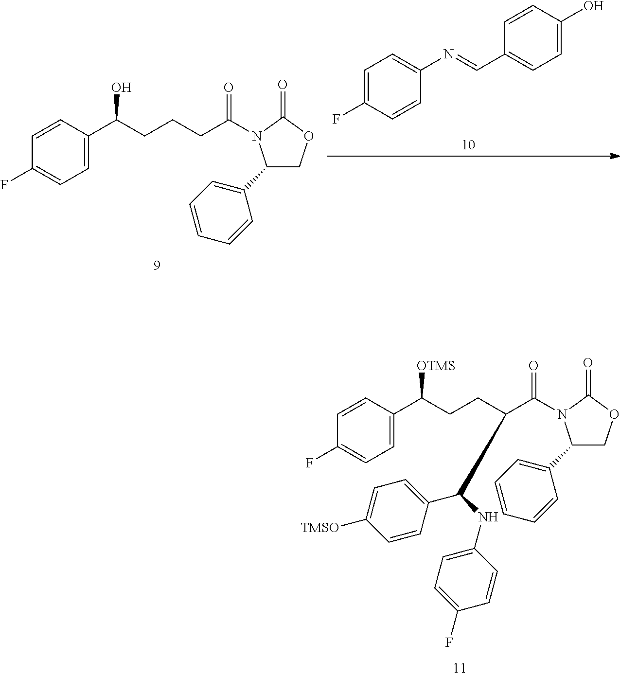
C1=C(C(CCC(C(=O)N2C(=O)OCC2C2=CC=CC=C2)C(C2=CC=C([TMSO])C=C2)NC2=CC=C(F)C=C2)[OTMS])C=CC(F)=C1.C1=C(C(CCCC(=O)N2C(=O)OCC2C2=CC=CC=C2)O)C=CC(F)=C1.C1=C(F)C=CC(N=CC2=CC=C(O)C=C2)=C1
